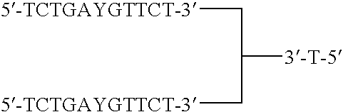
[5-TCTGAYGTTCT-3]CC([3-T-5])C[5-TCTGAYGTTCT-3]
